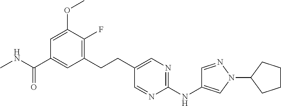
C1=C(OC)C(F)=C(CCC2=CN=C(NC3=CN(C4CCCC4)N=C3)N=C2)C=C1C(NC)=O
